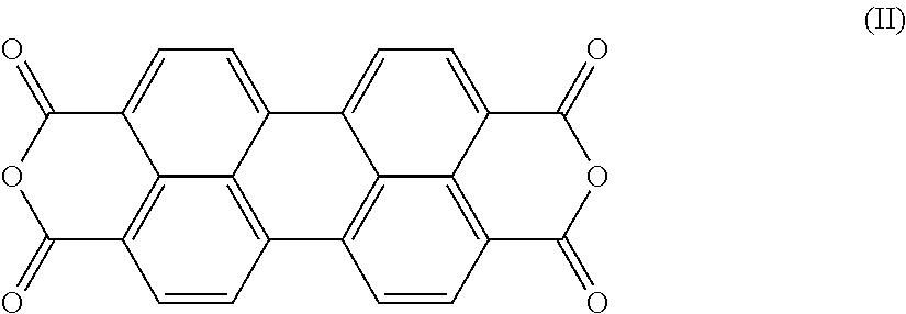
C1=CC2=C3C4=C1C(=O)OC(=O)C4=CC=C3C1=CC=C3C4=C(C=CC2=C41)C(=O)OC3=O
